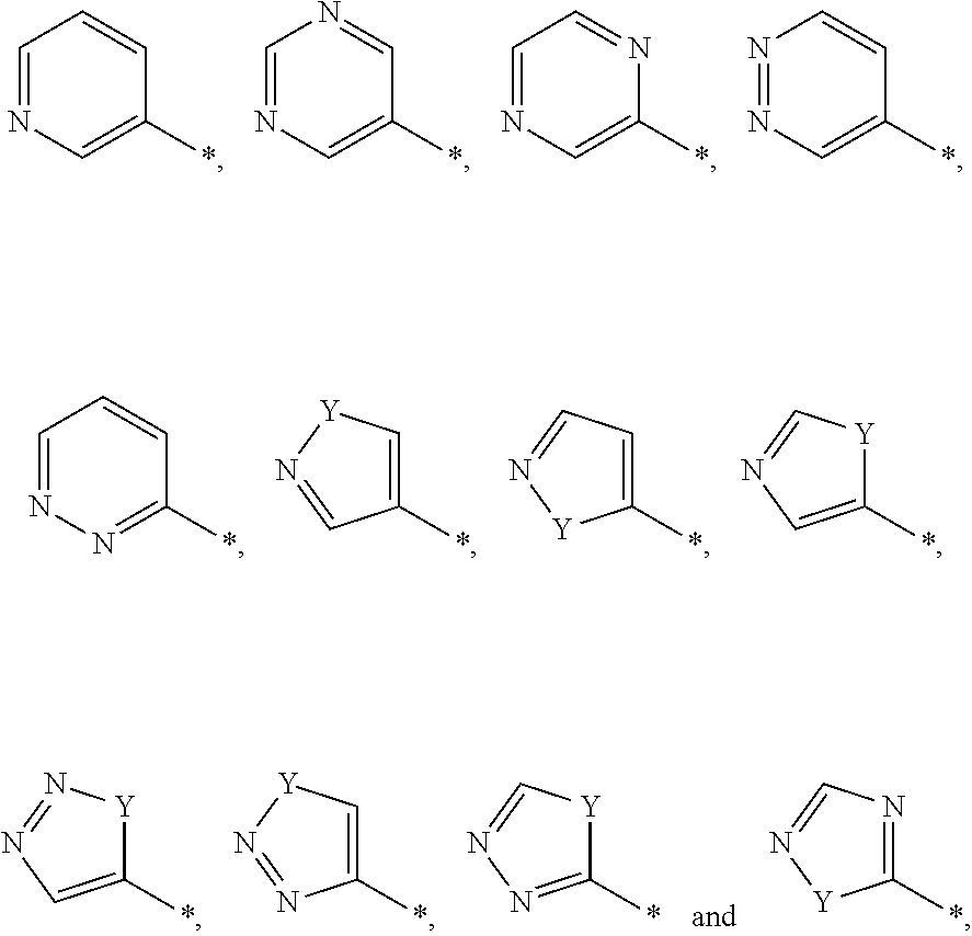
C1=NC=C(*)C=C1.C1=NC=C(*)C=N1.C1=NC=C(*)N=C1.N1=NC=C(*)C=C1.C1=NN=C(*)C=C1.C1(*)=C[Y]N=C1.C1(*)=CC=N[Y]1.C1(*)=CN=C[Y]1.C1(*)=CN=N[Y]1.C1(*)=C[Y]N=N1.C1(*)=NN=C[Y]1.C1(*)=NC=N[Y]1
